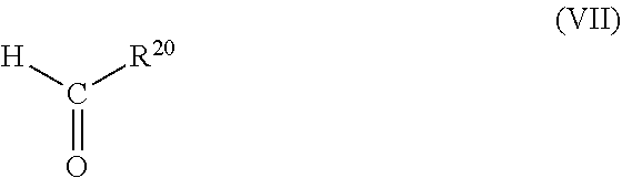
C([R20])([H])=O
